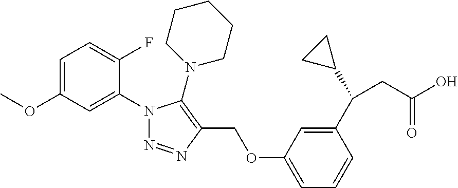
C1(N2N=NC(COC3=CC=CC(C(C4CC4)CC(O)=O)=C3)=C2N2CCCCC2)=CC(OC)=CC=C1F
